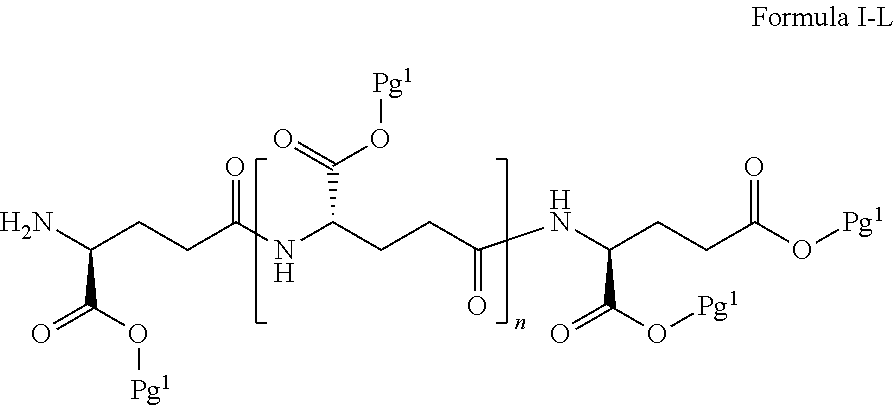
NC(CCC(NC(CCC(NC(CCC(O[Pg1])=O)C(O[Pg1])=O)=O)C(O[Pg1])=O)=O)C(=O)O[Pg1]
